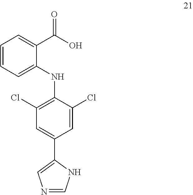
C1=CC=C(NC2=C(Cl)C=C(C3=CN=CN3)C=C2Cl)C(C(O)=O)=C1
